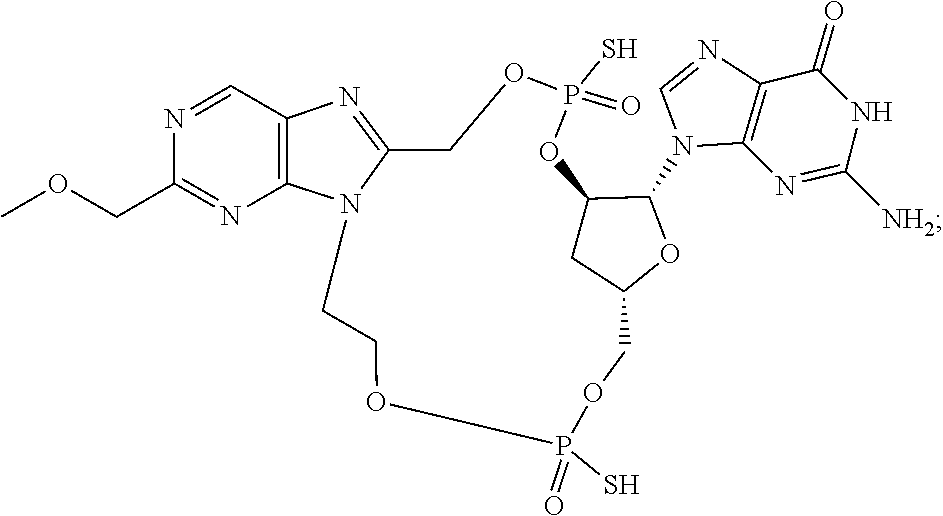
C1=NC2=C(N1C1C3CC(COP(S)(=O)OCCN4C(=NC5=C4N=C(COC)N=C5)COP(S)(=O)O3)O1)N=C([NH2])NC2=O
